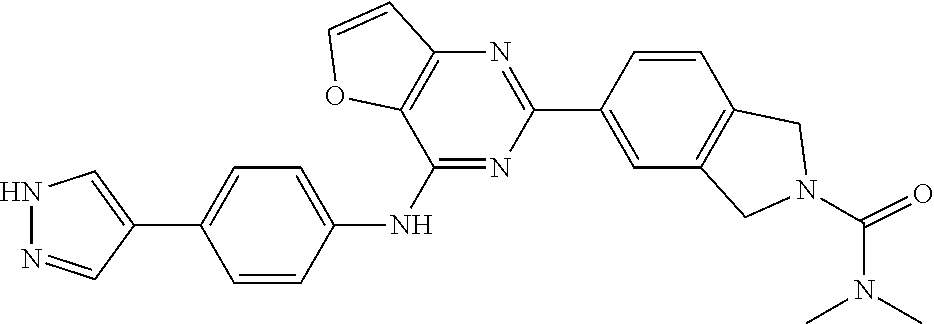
O=C(N1CC2=C(C=CC(C3=NC4=C(C(NC5=CC=C(C6=CNN=C6)C=C5)=N3)OC=C4)=C2)C1)N(C)C
